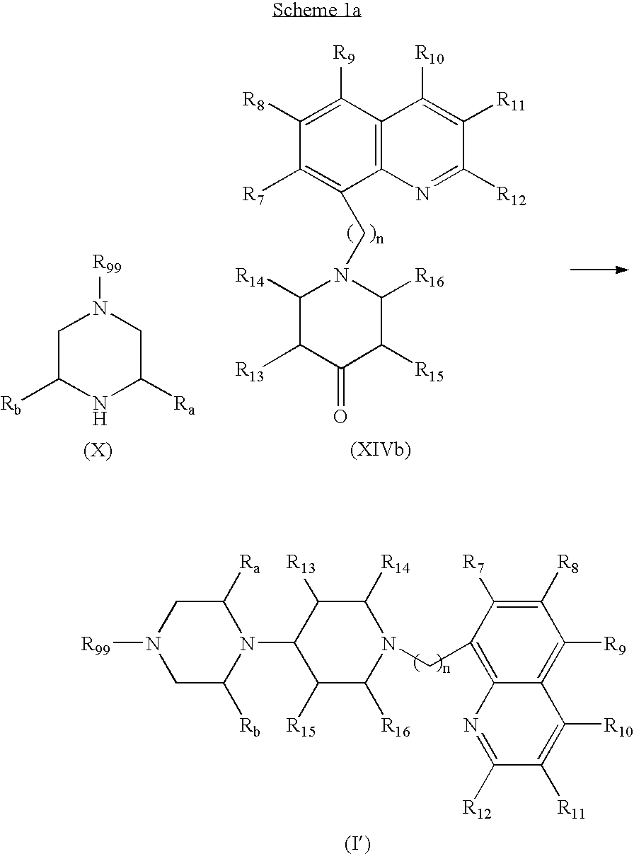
C1C([Rb])NC([Ra])CN1[R99].C1([R8])=C([R9])C2=C(C(CN3C([R16])C([R15])C(=O)C([R13])C3[R14])=C1[R7])N=C([R12])C([R11])=C2[R10].C1C([Rb])N(C2C([R13])C([R14])N(CC3=C4C(=C([R9])C([R8])=C3[R7])C([R10])=C([R11])C([R12])=N4)C([R16])C2[R15])C([Ra])CN1[R99]
